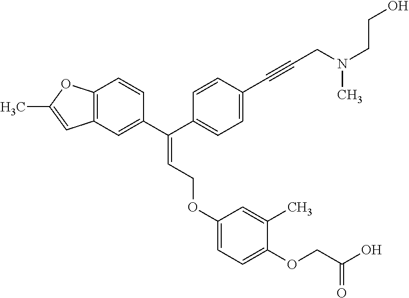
C(=C(C1=CC2=C(C=C1)OC(C)=C2)C1=CC=C(C#CCN(C)CCO)C=C1)COC1=CC=C(OCC(O)=O)C(C)=C1
